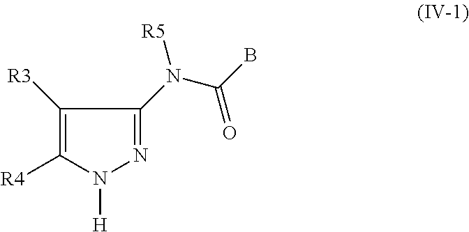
C1([R3])=C([R4])N([H])N=C1N(C(B)=O)[R5]
